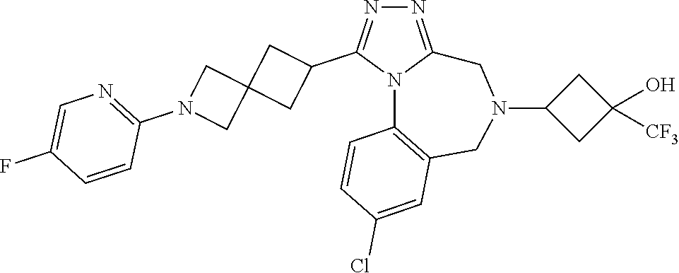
N1=C2N(C(C3CC4(C3)CN(C3=NC=C(F)C=C3)C4)=N1)C1=C(CN(C3CC(O)([CF3])C3)C2)C=C(Cl)C=C1
